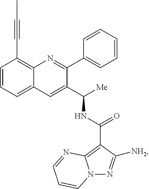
C1=CC=C2C(=C1C#CC)N=C(C1=CC=CC=C1)C(C([Me])NC(=O)C1=C3N(N=C1[NH2])C=CC=N3)=C2
